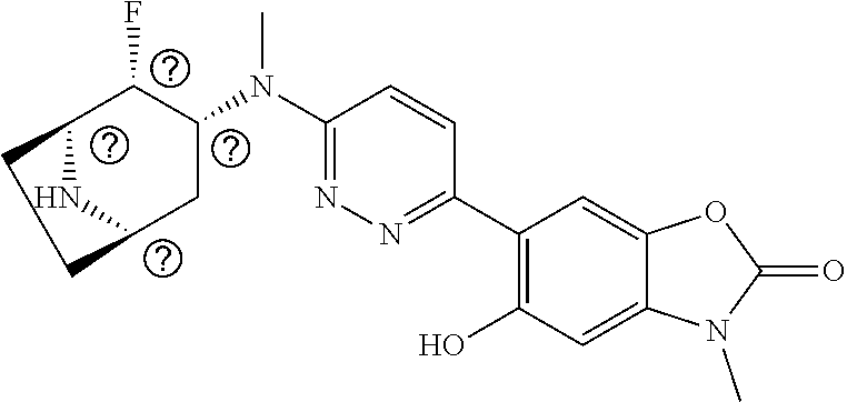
N1=C(N(C)C2CC3NC(C2F)CC3)C=CC(C2=C(O)C=C3C(=C2)OC(=O)N3C)=N1
